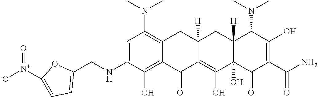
C1=C(NCC2=CC=C([N+]([-O])=O)O2)C(O)=C2C(=C1N(C)C)CC1([H])C(=C(O)C3(O)C([H])(C1)C(N(C)C)C(O)=C(C(N)=O)C3=O)C2=O
